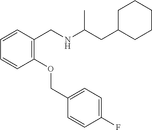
C1=CC=CC(CNC(CC2CCCCC2)C)=C1OCC1=CC=C(F)C=C1
